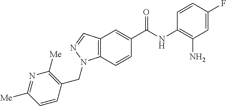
C12=C(C=CC(C(NC3=C(N)C=C(F)C=C3)=O)=C1)N(CC1=C([Me])N=C([Me])C=C1)N=C2
